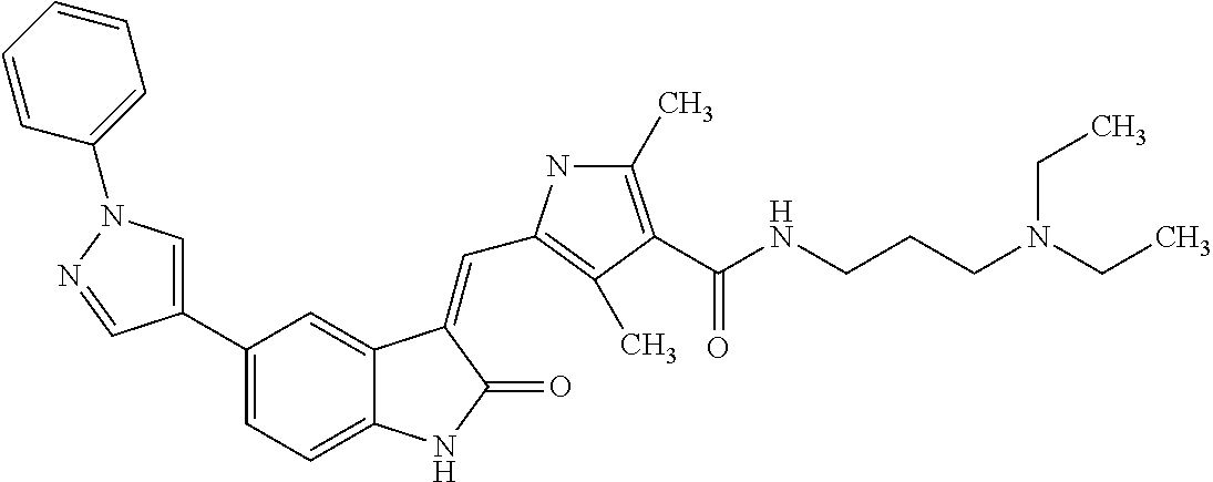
C1=C(C2=CC=C3C(=C2)C(=CC2=C(C)C(C(NCCCN(CC)CC)=O)=C(C)N2)C(=O)N3)C=NN1C1=CC=CC=C1
